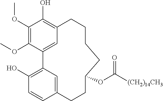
C1(OC)=C(OC)C2=CC(=C1O)CCCCC(OC([(CH2)14CH3])=O)CCC1=CC2=C(O)C=C1
